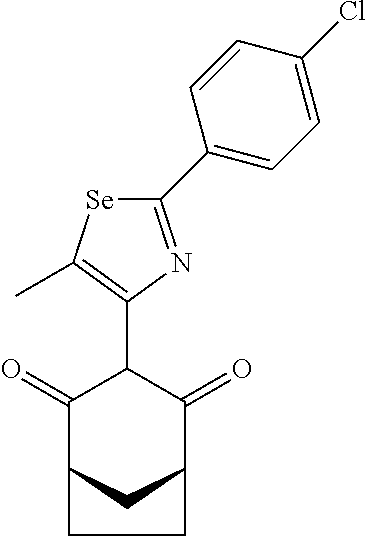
C1(=O)C2CC(C(=O)C1C1=C(C)[Se]C(C3=CC=C(Cl)C=C3)=N1)CC2
